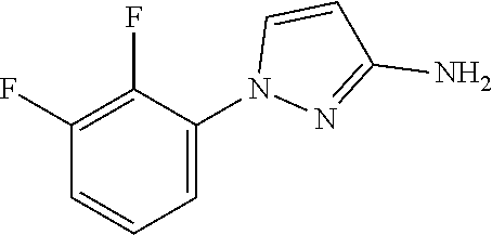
C1=CN(C2=CC=CC(F)=C2F)N=C1N
